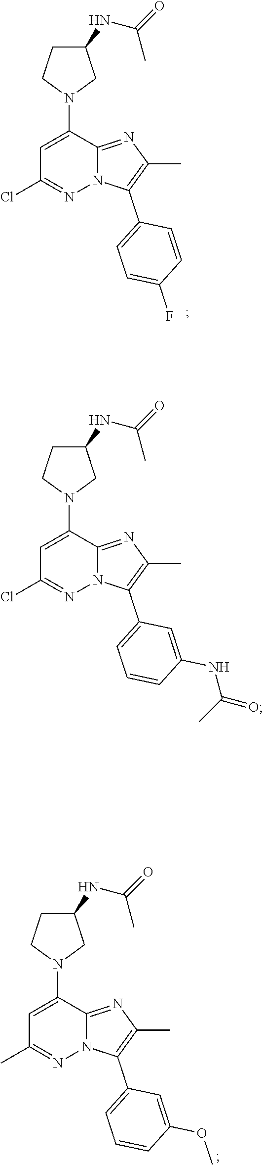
C1=C(N2CC(NC(=O)C)CC2)C2=NC(C)=C(C3=CC=CC(NC(=O)C)=C3)N2N=C1Cl.C1=C(N2CC(NC(=O)C)CC2)C2=NC(C)=C(C3=CC=C(F)C=C3)N2N=C1Cl.C1=C(N2CC(NC(=O)C)CC2)C2=NC(C)=C(C3=CC=CC(OC)=C3)N2N=C1C
